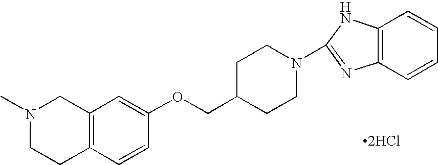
[2HCl].N1(C)CCC2=C(C1)C=C(OCC1CCN(C3=NC4=C(C=CC=C4)N3)CC1)C=C2
